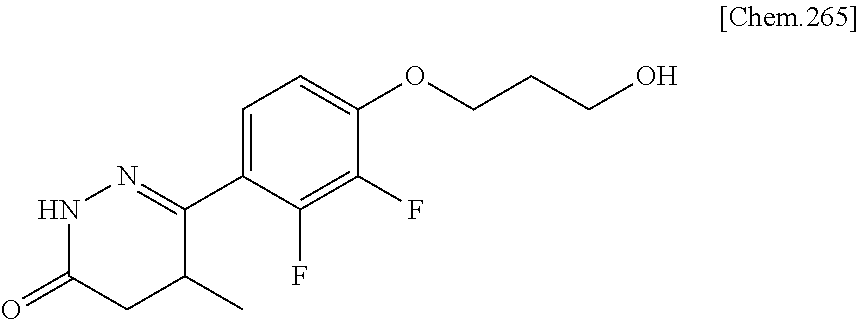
C1=C(C2=NNC(=O)CC2C)C(F)=C(F)C(OCCCO)=C1
